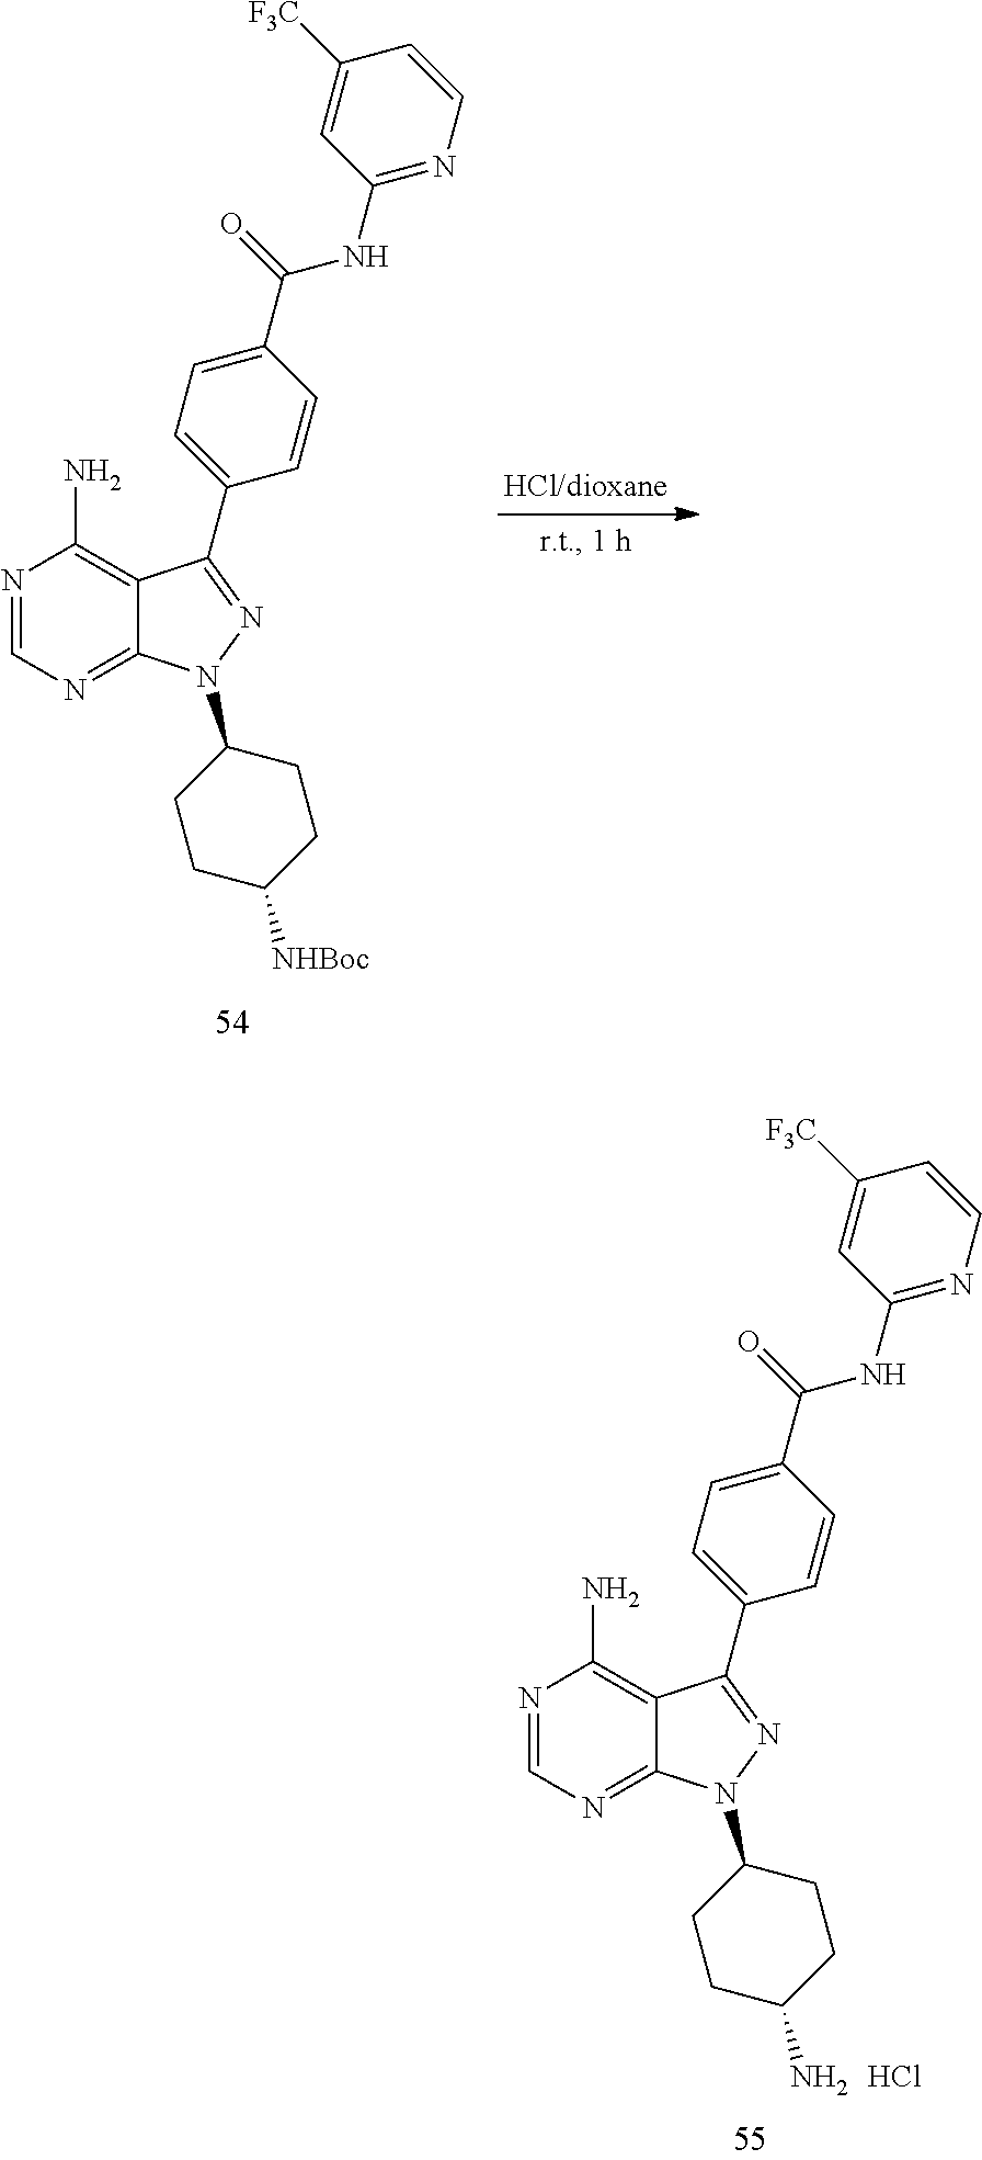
N1=CN=C2C(=C1N)C(C1=CC=C(C(NC3=NC=CC([F3C])=C3)=O)C=C1)=NN2C1CCC([NHBoc])CC1.N1=CN=C2C(=C1N)C(C1=CC=C(C(NC3=NC=CC([F3C])=C3)=O)C=C1)=NN2C1CCC(N)CC1.Cl
